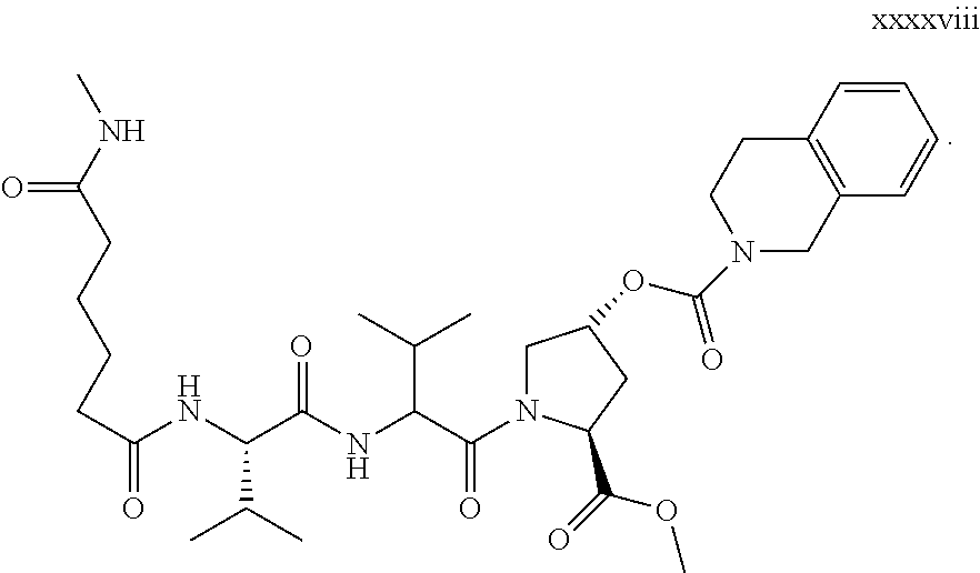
C(C(NC(C(NC(C(=O)N1CC(OC(=O)N2CCC3=C(C=CC=C3)C2)CC1C(=O)OC)C(C)C)=O)C(C)C)=O)CCCC(NC)=O
